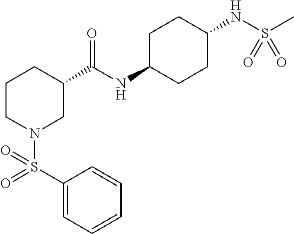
C1(S(N2CC(C(=O)NC3CCC(NS(C)(=O)=O)CC3)CCC2)(=O)=O)=CC=CC=C1
